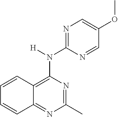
C12=C(N(C3=NC=C(OC)C=N3)[H])N=C(C)N=C1C=CC=C2
